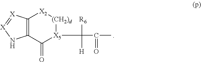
[X5]1(C([H])([R6])C(C)=O)[(CH2)d][X2]C2=C(C1=O)N[X]=[X]2
